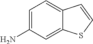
C1=C(N)C=C2C(=C1)C=CS2
